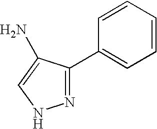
N1=C(C2=CC=CC=C2)C(N)=CN1
